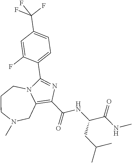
C1(C(NC(CC(C)C)C(=O)NC)=O)=C2CN(C)CCCN2C(C2=CC=C(C(F)(F)F)C=C2F)=N1
